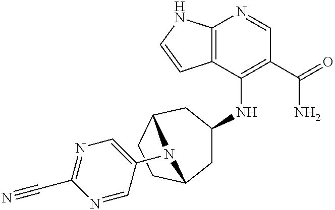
C12=C(C(NC3CC4CCC(C3)N4C3=CN=C(C#N)N=C3)=C(C(=O)N)C=N1)C=CN2
